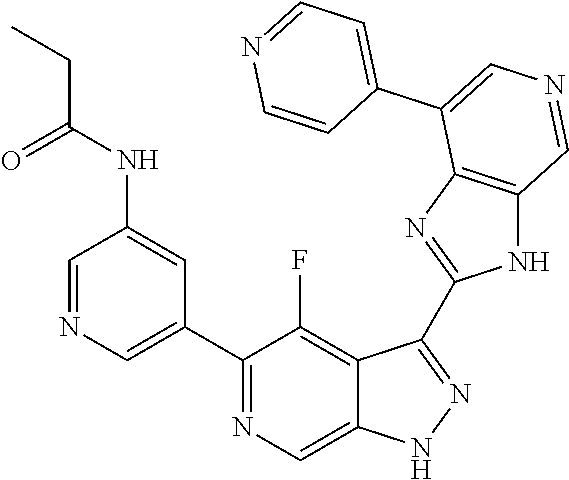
C1(C2=CN=CC(NC(CC)=O)=C2)=NC=C2C(=C1F)C(C1=NC3=C(N1)C=NC=C3C1=CC=NC=C1)=NN2
